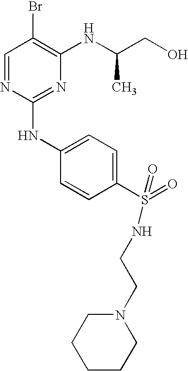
C1=NC(NC2=CC=C(S(=O)(NCCN3CCCCC3)=O)C=C2)=NC(NC(CO)C)=C1Br
